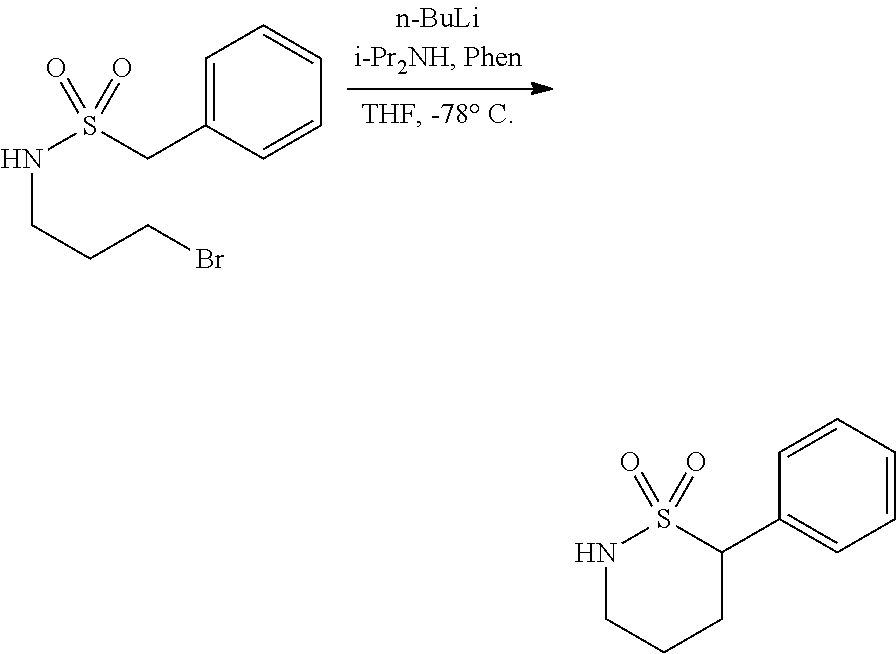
C1=C(CS(NCCCBr)(=O)=O)C=CC=C1.C1=CC=CC=C1C1S(=O)(=O)NCCC1
